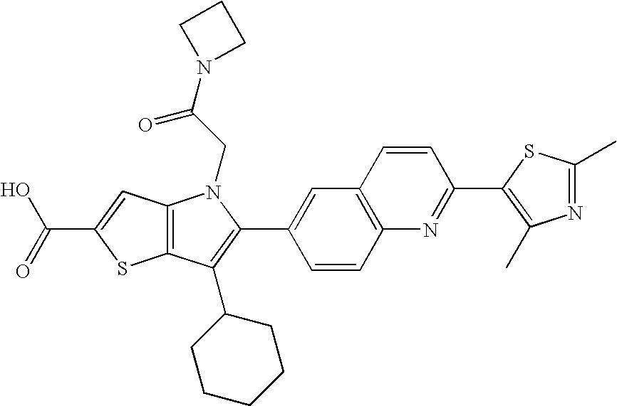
C(C1=CC2=C(S1)C(C1CCCCC1)=C(C1=CC3=C(C=C1)N=C(C1=C(C)N=C(C)S1)C=C3)N2CC(=O)N1CCC1)(=O)O
